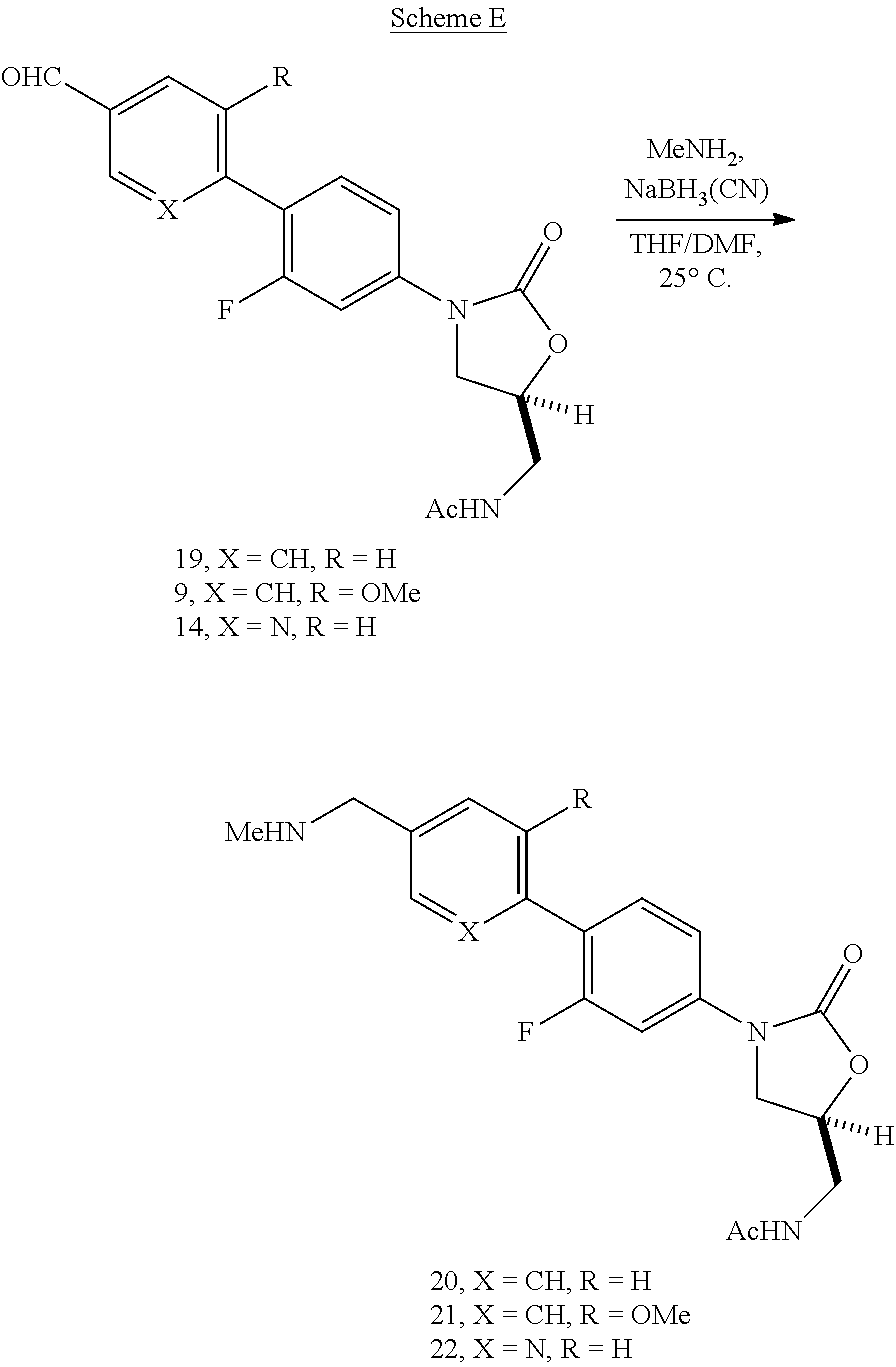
C1(C[MeHN])=CC([R])=C(C2=C(F)C=C(N3CC(C[AcHN])([H])OC3=O)C=C2)[X]=C1.C1([OHC])=CC([R])=C(C2=C(F)C=C(N3CC(C[AcHN])([H])OC3=O)C=C2)[X]=C1
